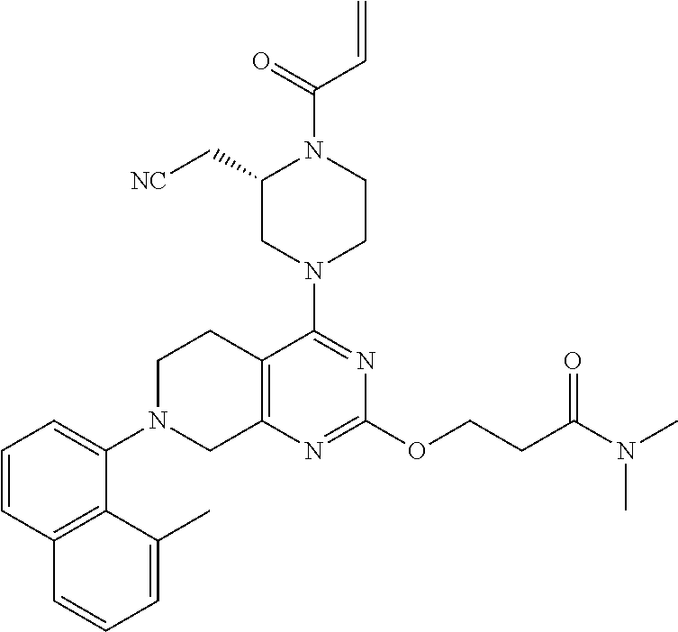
C1=CC2=C(C(N3CC4=C(CC3)C(N3CC(C[NC])N(C(=O)C=C)CC3)=NC(OCCC(N(C)C)=O)=N4)=C1)C(C)=CC=C2
